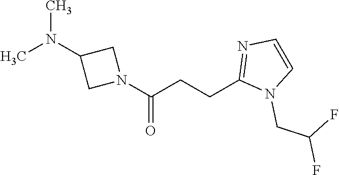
CN(C1CN(C(CCC2=NC=CN2CC(F)F)=O)C1)C
